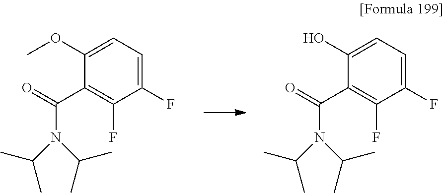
C1(OC)=CC=C(F)C(F)=C1C(=O)N(C(C)C)C(C)C.C1(O)=CC=C(F)C(F)=C1C(=O)N(C(C)C)C(C)C
